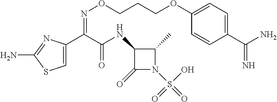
C1=C(C(C(NC2C(=O)N(S(=O)(O)=O)C2C)=O)=NOCCCOC2=CC=C(C(N)=N)C=C2)N=C(N)S1
